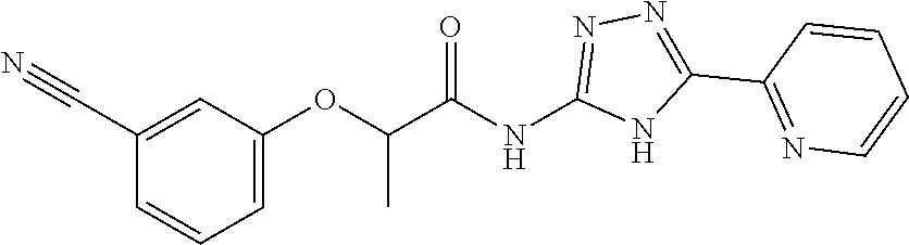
C(NC1=NN=C(C2=NC=CC=C2)N1)(=O)C(OC1=CC=CC(C#N)=C1)C
